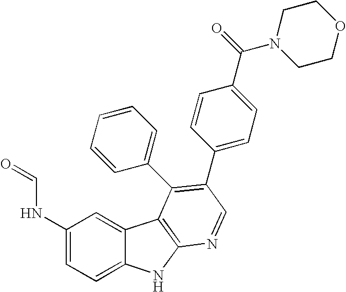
C1(NC=O)=CC=C2C(=C1)C1=C(N2)N=CC(C2=CC=C(C(N3CCOCC3)=O)C=C2)=C1C1=CC=CC=C1
